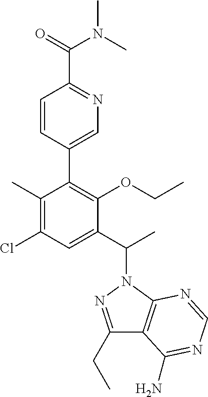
C1=CC(C2=C(OCC)C(C(C)N3N=C(CC)C4=C3N=CN=C4N)=CC(Cl)=C2C)=CN=C1C(=O)N(C)C
